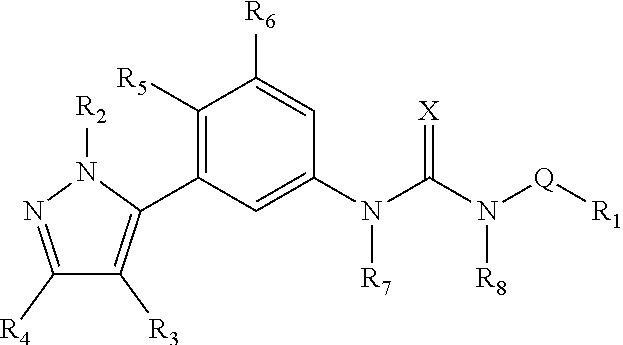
C1([R4])=NN([R2])C(C2=C([R5])C([R6])=CC(N(C(N([Q][R1])[R8])=[X])[R7])=C2)=C1[R3]
